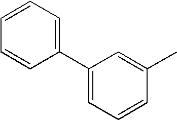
C1(C2=CC=CC(C)=C2)=CC=CC=C1
